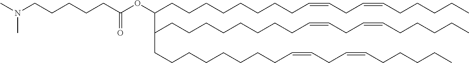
C(N(C)C)CCCCC(OC(CCCCCCCCC=CCC=CCCCCC)C(CCCCCCCCC=CCC=CCCCCC)CCCCCCCCC=CCC=CCCCCC)=O
